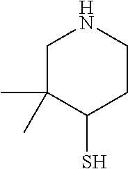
C1C(C)(C)C(S)CCN1
